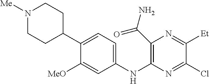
C1(C2CCN([Me])CC2)=CC=C(NC2=C(C(N)=O)N=C([Et])C(Cl)=N2)C=C1[MeO]
